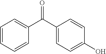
C1=CC=CC(C(C2=CC=C(O)C=C2)=O)=C1
